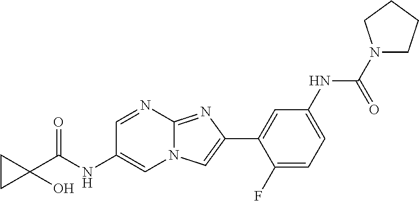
C1=NC2=NC(C3=CC(NC(N4CCCC4)=O)=CC=C3F)=CN2C=C1NC(C1(O)CC1)=O
